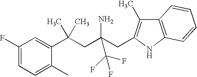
C1(F)=CC=C(C)C(C(CC(CC2=C(C)C3=C(N2)C=CC=C3)(N)C(F)(F)F)(C)C)=C1
